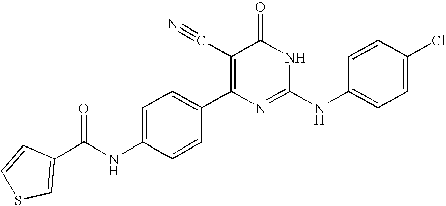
C1=CC(C2=C(C#N)C(=O)NC(NC3=CC=C(Cl)C=C3)=N2)=CC=C1NC(=O)C1=CSC=C1
